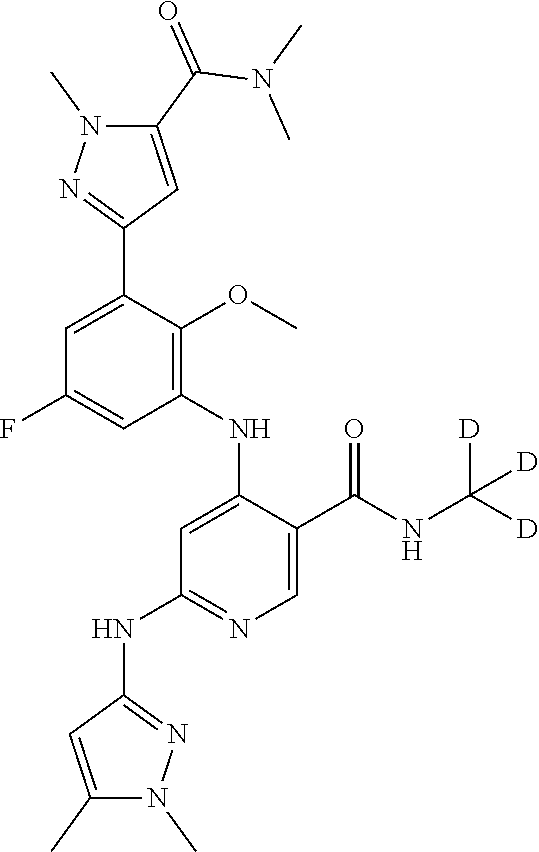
C1=C(F)C=C(C2=NN(C)C(C(=O)N(C)C)=C2)C(OC)=C1NC1=CC(NC2=NN(C)C(C)=C2)=NC=C1C(NC([D])([D])[D])=O
